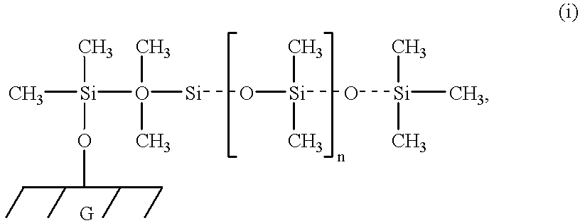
C[Si](O([Si]O[Si](O[Si](C)(C)C)(C)C)(C)C)(C)OC
